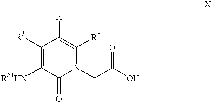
C1([R3])=C([R51HN])C(=O)N(CC(O)=O)C([R5])=C1[R4]
